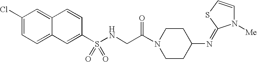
C1(Cl)=CC=C2C(=C1)C=CC(S(NCC(N1CCC(N=C3N([Me])C=CS3)CC1)=O)(=O)=O)=C2
